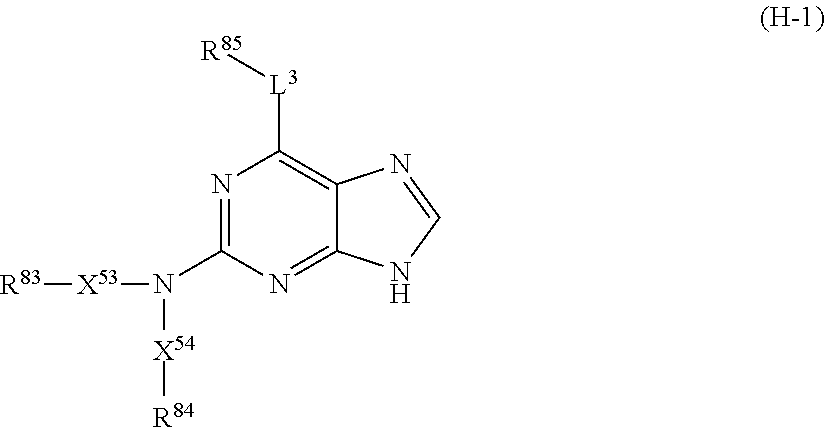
N1=C(N([X54][R84])[X53][R83])N=C2C(=C1[L3][R85])N=CN2
